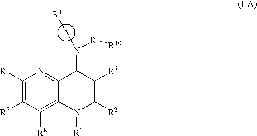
C1([R6])=C([R7])C([R8])=C2C(=N1)C(N([R4][R10])[A][R11])C([R3])C([R2])N2[R1]
